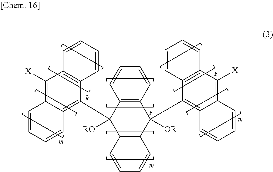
C1([RO])(C2=C3C(=C([X])C4=C2C=CC=C4)C=CC=C3)C2=C(C([OR])(C3=C4C(=C([X])C5=C3C=CC=C5)C=CC=C4)C3=C1C=CC=C3)C=CC=C2
